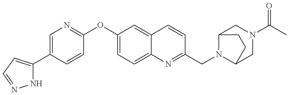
N1C(C2=CN=C(OC3=CC=C4C(=C3)C=CC(CN3C5CN(C(C)=O)CC3CC5)=N4)C=C2)=CC=N1
